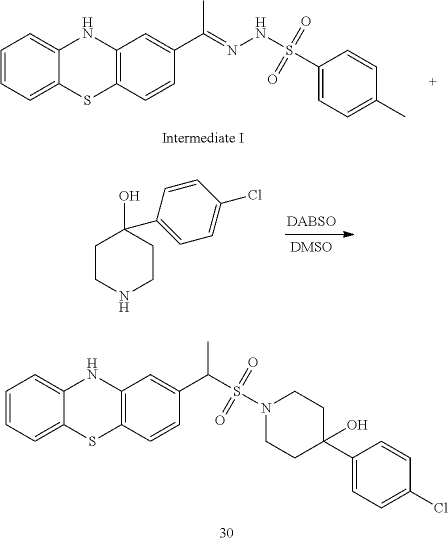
CC(=NNS(=O)(=O)C1=CC=C(C)C=C1)C1=CC2=C(C=C1)SC1=CC=CC=C1N2.[DABSO].C1CNCCC1(O)C1=CC=C(Cl)C=C1.C1(C2(O)CCN(S(=O)(=O)C(C3=CC4=C(SC5=CC=CC=C5N4)C=C3)C)CC2)=CC=C(Cl)C=C1
